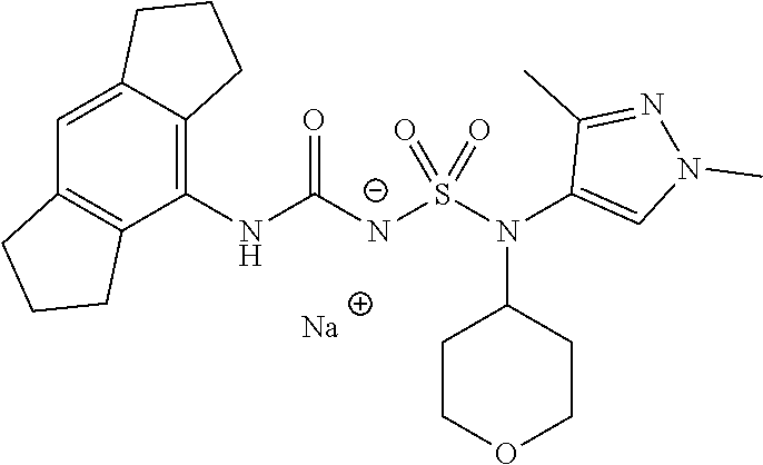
C12=CC3=C(C(NC([N-]S(N(C4=CN(C)N=C4C)C4CCOCC4)(=O)=O)=O)=C1CCC2)CCC3.[Na]
